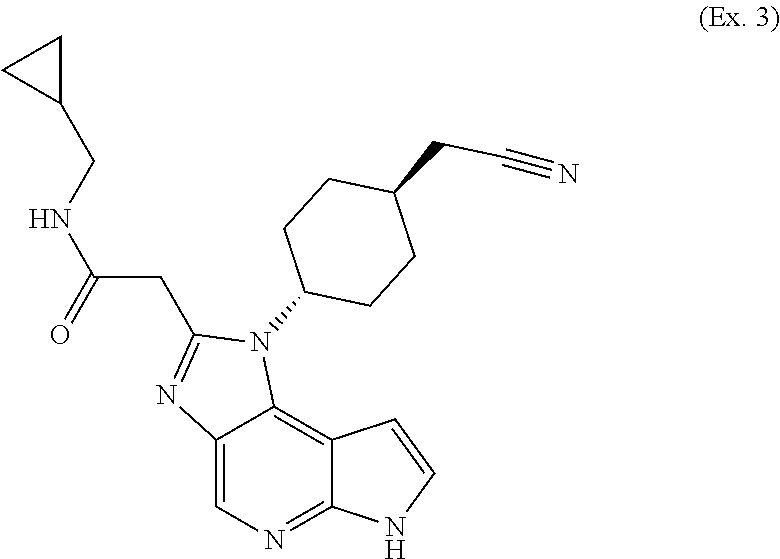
C12=CN=C3C(=C1N(C1CCC(CC#N)CC1)C(CC(NCC1CC1)=O)=N2)C=CN3
